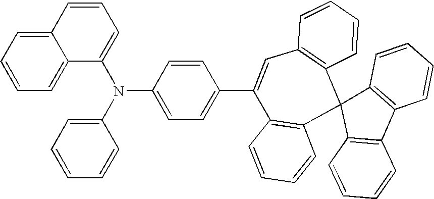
C12=CC=CC=C1C(N(C1=CC=CC=C1)C1=CC=C(C3=CC4=C(C5(C6=C3C=CC=C6)C3=C(C6=C5C=CC=C6)C=CC=C3)C=CC=C4)C=C1)=CC=C2
